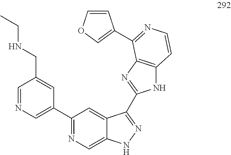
C1=NC=C(C2=NC=C3C(=C2)C(C2=NC4=C(N2)C=CN=C4C2=COC=C2)=NN3)C=C1CNCC
